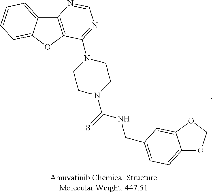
C12=CC=C(CNC(N3CCN(C4=NC=NC5=C4OC4=CC=CC=C54)CC3)=S)C=C1OCO2
